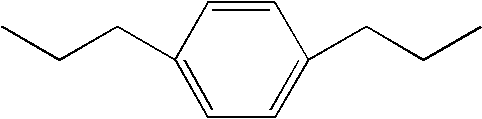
C1(CCC)=CC=C(CCC)C=C1
